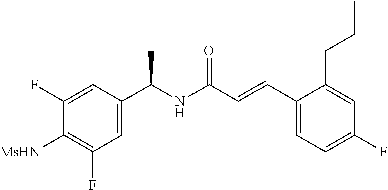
C1(F)=CC(C(NC(C=CC2=CC=C(F)C=C2CCC)=O)C)=CC(F)=C1[MsHN]
